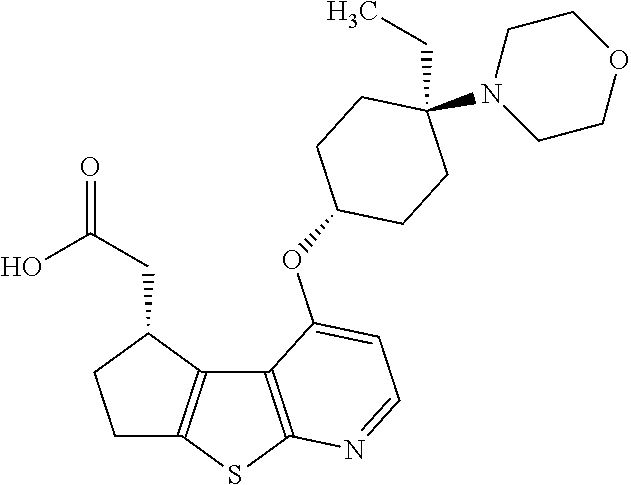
C12=C(SC3=C1C(CC(=O)O)CC3)N=CC=C2OC1CCC(CC)(N2CCOCC2)CC1
